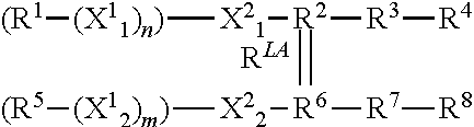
[(R1][(X11)n)][X21][R2](=[R6]([X22][(X12)m)][(R5])[R7][R8])[R3][R4]
